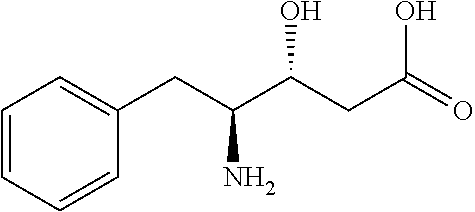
C1=C(CC(C(CC(=O)O)O)N)C=CC=C1
